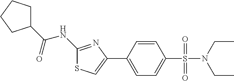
C1(NC(C2CCCC2)=O)=NC(C2=CC=C(S(=O)(=O)N(CC)CC)C=C2)=CS1
